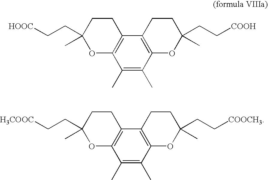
C1(C)=C(C)C2=C(C3=C1OC(C)(CC[HOOC])CC3)CCC(C)(CC[COOH])O2.C1(C)=C(C)C2=C(C3=C1OC(C)(CC[H3COOC])CC3)CCC(C)(CC[COOCH3])O2
